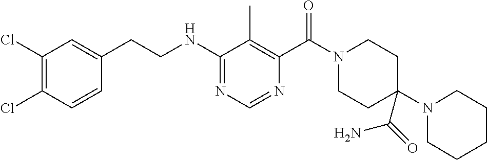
C1(Cl)=C(Cl)C=C(CCNC2=NC=NC(C(N3CCC(N4CCCCC4)(C(=O)N)CC3)=O)=C2C)C=C1
